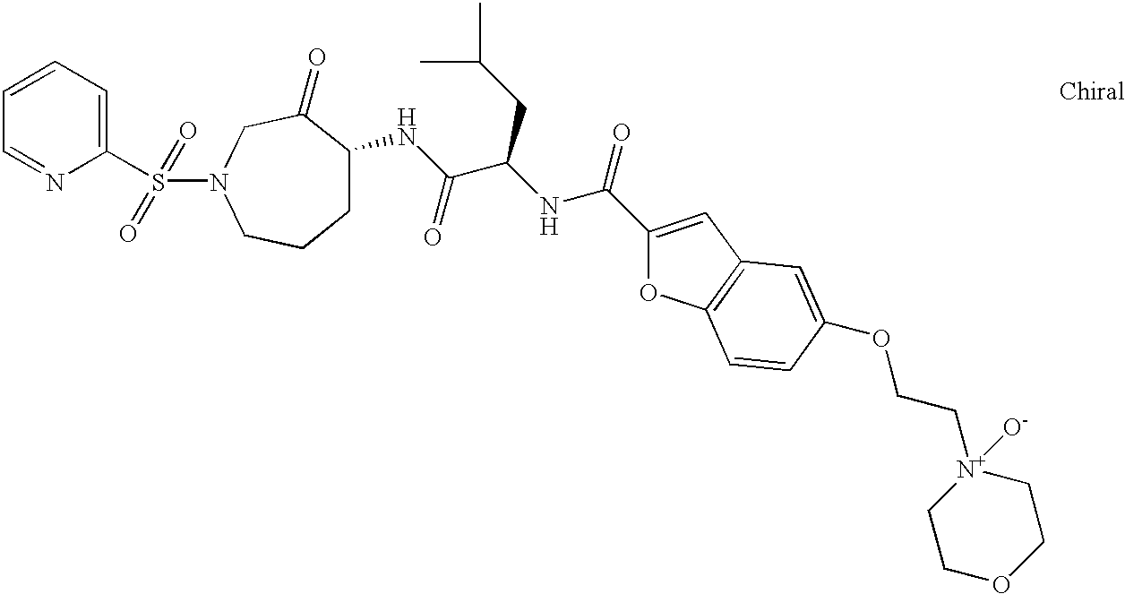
C1=CC=NC(S(=O)(=O)N2CC(=O)C(NC(C(NC(=O)C3=CC4=C(O3)C=CC(OCC[N+]3([O-])CCOCC3)=C4)CC(C)C)=O)CCC2)=C1
